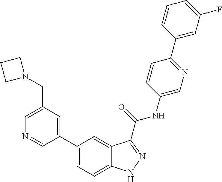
C1(CN2CCC2)=CN=CC(C2=CC=C3C(=C2)C(C(NC2=CN=C(C4=CC(F)=CC=C4)C=C2)=O)=NN3)=C1
